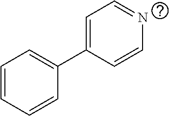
C1=CC=CC(C2=CC=NC=C2)=C1
